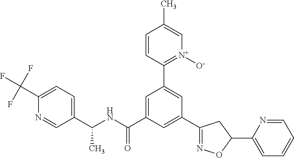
C1(C(NC(=O)C2=CC(C3=[N+]([O-])C=C(C)C=C3)=CC(C3=NOC(C4=CC=CC=N4)C3)=C2)C)=CC=C(C(F)(F)F)N=C1
